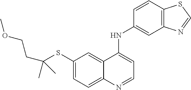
C1(SC(CCOC)(C)C)=CC=C2C(=C1)C(NC1=CC3=C(C=C1)SC=N3)=CC=N2
